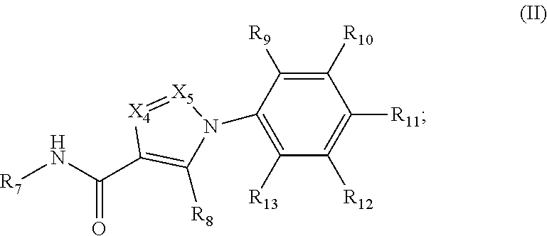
[R7]NC(C1=C([R8])N(C2=C([R13])C([R12])=C([R11])C([R10])=C2[R9])[X5]=[X4]1)=O
